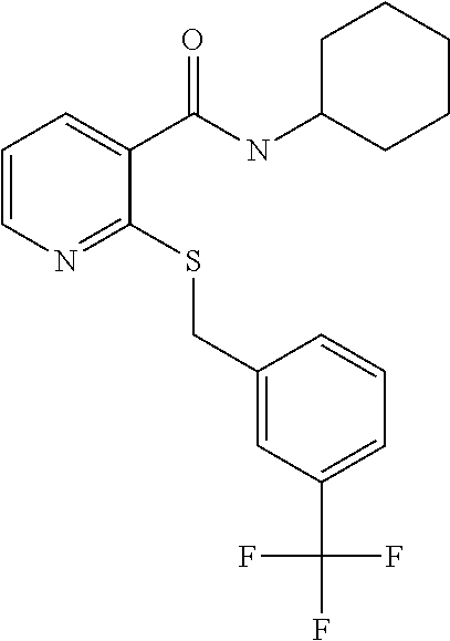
C1=CN=C(SCC2=CC(C(F)(F)F)=CC=C2)C(C(NC2CCCCC2)=O)=C1
